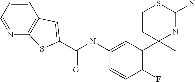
C1(NC(=O)C2=CC3=C(N=CC=C3)S2)=CC(C2(C)N=C(N)SCC2)=C(F)C=C1
